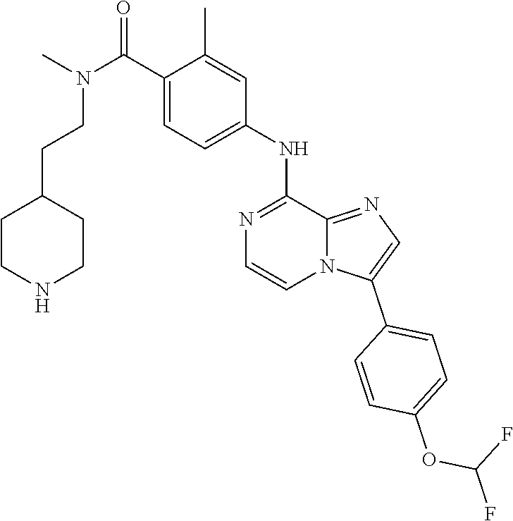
CN(CCC1CCNCC1)C(C1=CC=C(NC2=NC=CN3C2=NC=C3C2=CC=C(OC(F)F)C=C2)C=C1C)=O
